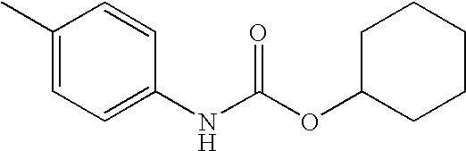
C1(C)=CC=C(NC(OC2CCCCC2)=O)C=C1
